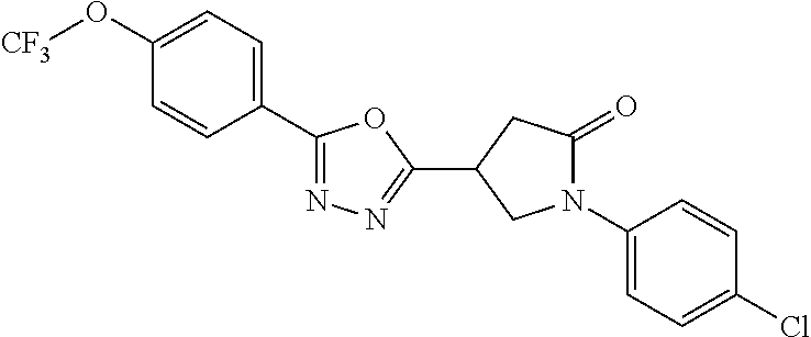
C1=C(O[CF3])C=CC(C2=NN=C(C3CC(=O)N(C4=CC=C(Cl)C=C4)C3)O2)=C1
